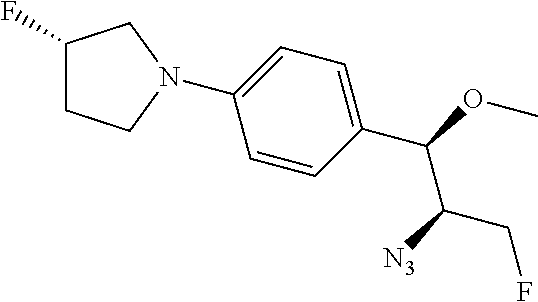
C1(N2CCC(F)C2)=CC=C(C(OC)C([N3])CF)C=C1
